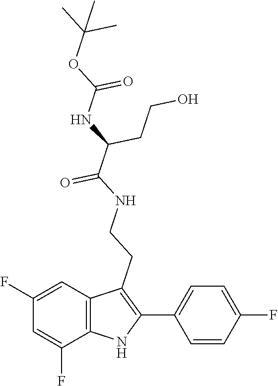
O=C(C(NC(OC(C)(C)C)=O)CCO)NCCC1=C(C2=CC=C(F)C=C2)NC2=C1C=C(F)C=C2F
